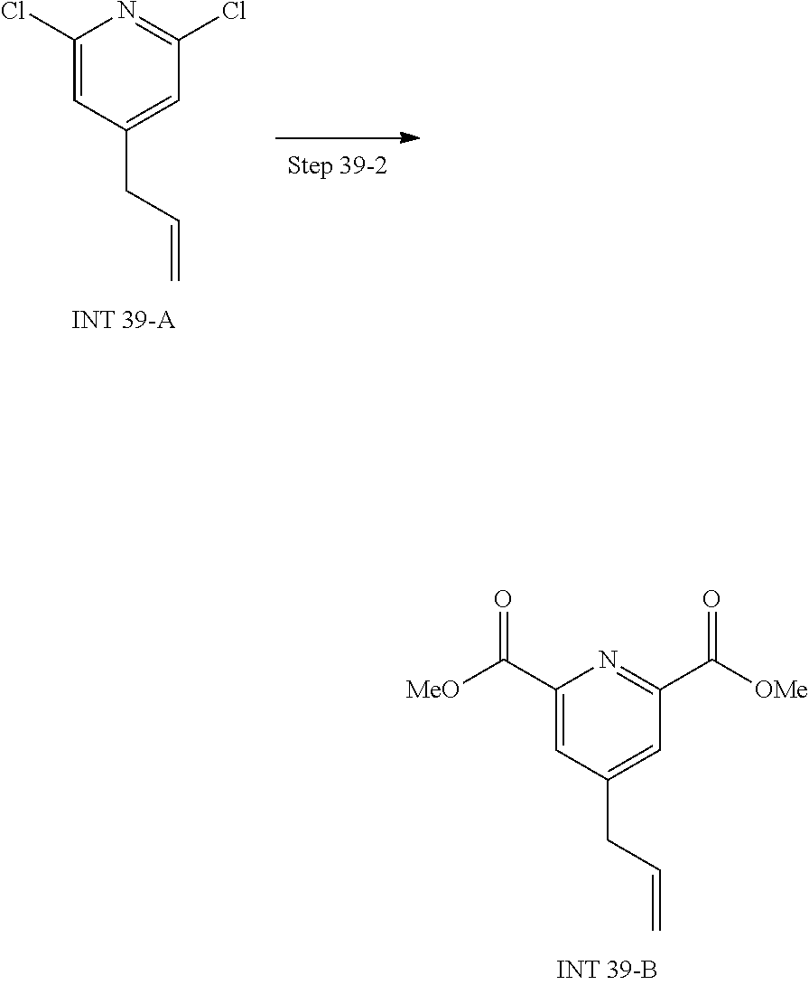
C1(C([MeO])=O)=CC(CC=C)=CC(C([OMe])=O)=N1.C1(Cl)=CC(CC=C)=CC(Cl)=N1
